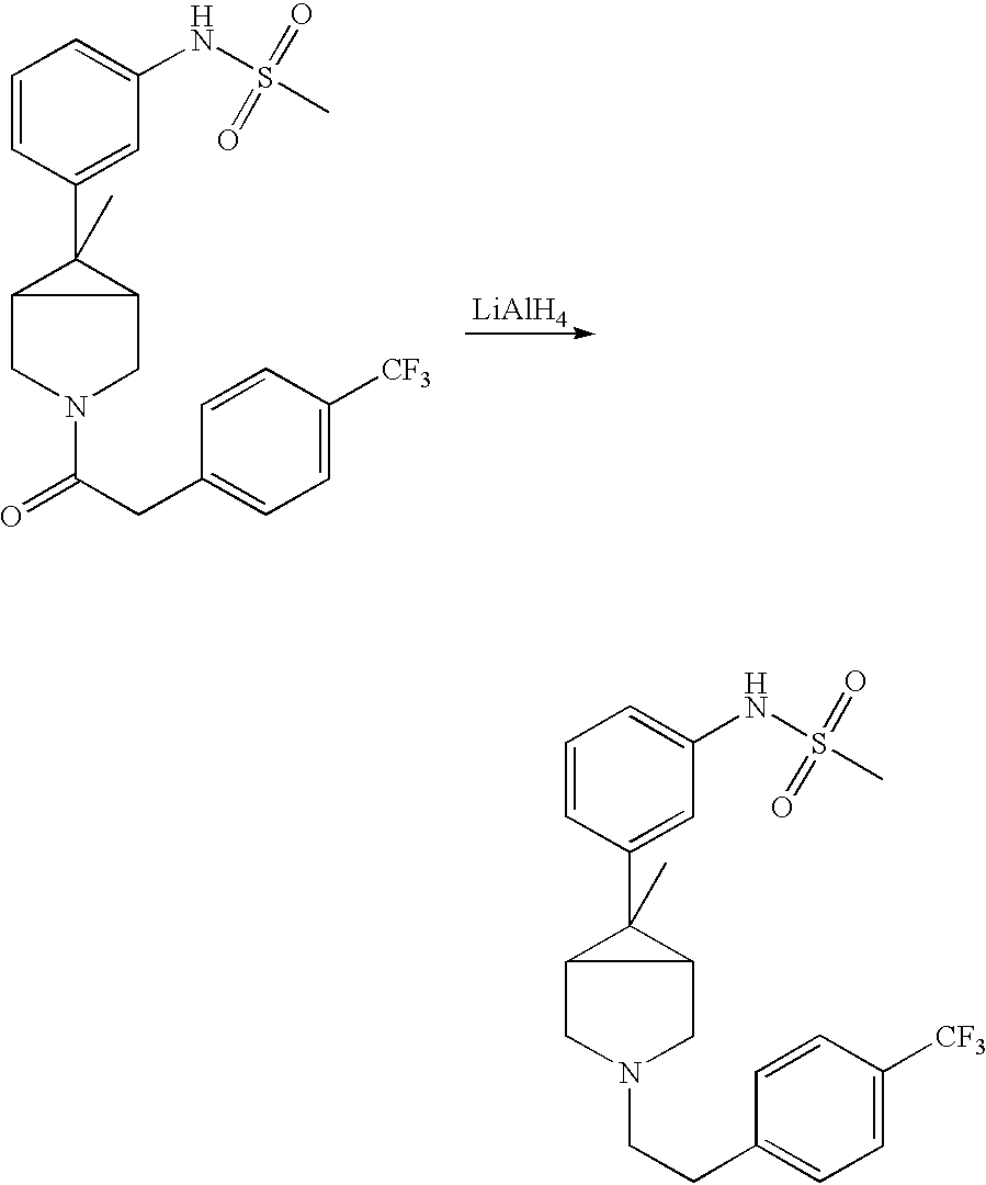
C1=CC(C2(C)C3CN(CCC4=CC=C([CF3])C=C4)CC23)=CC(NS(C)(=O)=O)=C1.C1=CC(C2(C)C3CN(C(CC4=CC=C([CF3])C=C4)=O)CC23)=CC(NS(C)(=O)=O)=C1.[LiAlH4]
